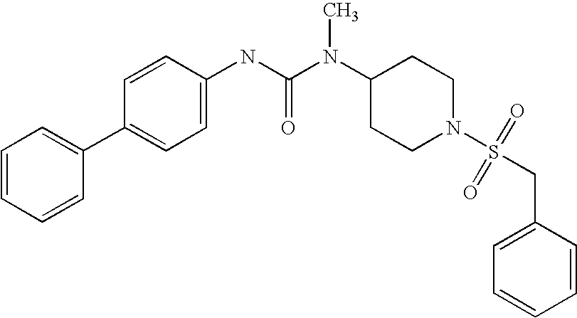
C1=CC=CC(C2=CC=C(NC(N(C3CCN(S(CC4=CC=CC=C4)(=O)=O)CC3)C)=O)C=C2)=C1
